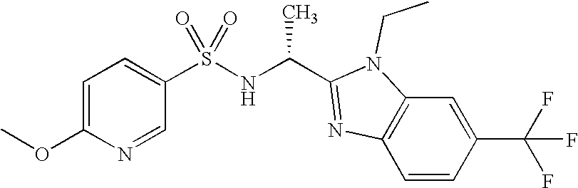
C1=C(OC)N=CC(S(NC(C2=NC3=C(C=C(C(F)(F)F)C=C3)N2CC)C)(=O)=O)=C1
